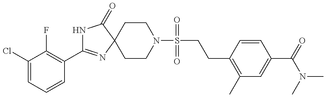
N1C(C2=C(F)C(Cl)=CC=C2)=NC2(C1=O)CCN(S(CCC1=C(C)C=C(C(N(C)C)=O)C=C1)(=O)=O)CC2
